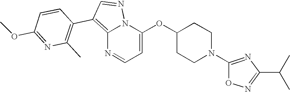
C12=C(C3=C(C)N=C(OC)C=C3)C=NN1C(OC1CCN(C3=NC(C(C)C)=NO3)CC1)=CC=N2
